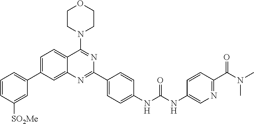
C1=C(C2=CC=CC([SO2Me])=C2)C=C2C(=C1)C(N1CCOCC1)=NC(C1=CC=C(NC(NC3=CN=C(C(N(C)C)=O)C=C3)=O)C=C1)=N2
